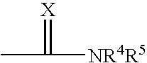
CC([NR4R5])=[X]
